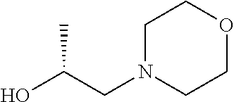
C1N(CC(O)C)CCOC1
